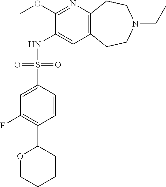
C12=C(CCN(CC)CC1)C=C(NS(C1=CC(F)=C(C3OCCCC3)C=C1)(=O)=O)C(OC)=N2
